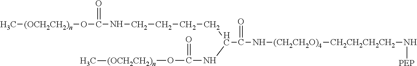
C[(OCH2CH2)n]OC(NCCCCC(NC(O[(OCH2CH2)n]C)=O)C(N[(CH2CH2O)4][CH2CH2CH2CH2]N[PEP])=O)=O
